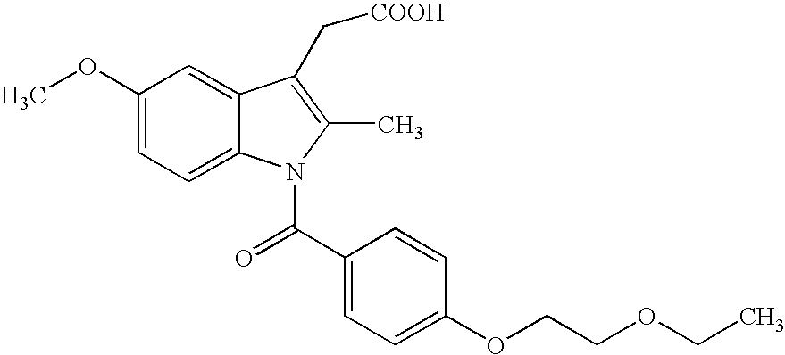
C1(OC)=CC=C2C(=C1)C(C[COOH])=C(C)N2C(C1=CC=C(OCCOCC)C=C1)=O
